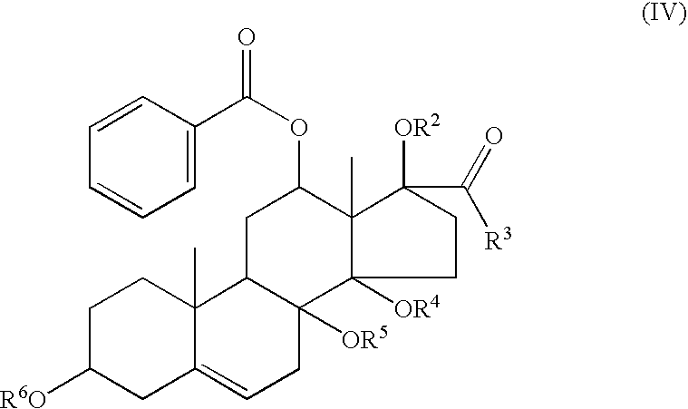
C1C([R6O])CC2=CCC3([OR5])C(C2(C)C1)CC(OC(C1=CC=CC=C1)=O)C1(C)C3([OR4])CCC1([OR2])C(=O)[R3]
